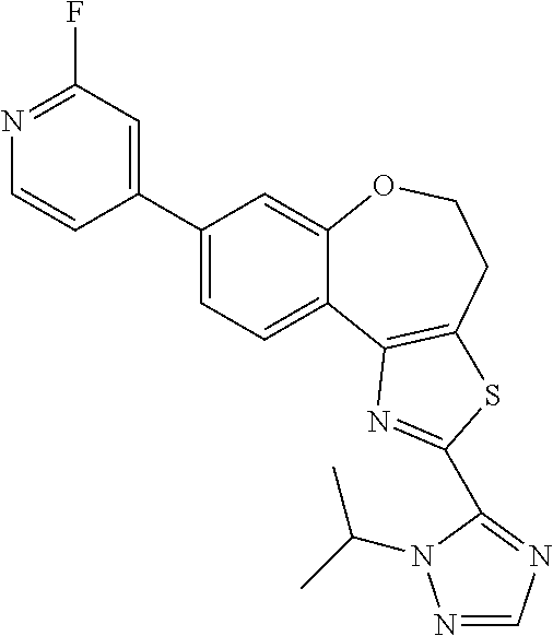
C1(C2=CC(F)=NC=C2)=CC=C2C(=C1)OCCC1=C2N=C(C2=NC=NN2C(C)C)S1
